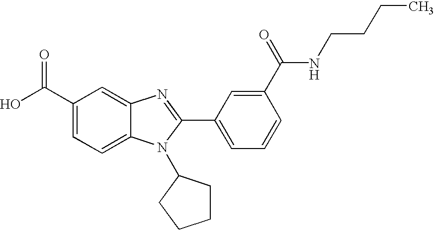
C1(C(O)=O)=CC=C2C(=C1)N=C(C1=CC=CC(C(=O)NCCCC)=C1)N2C1CCCC1
